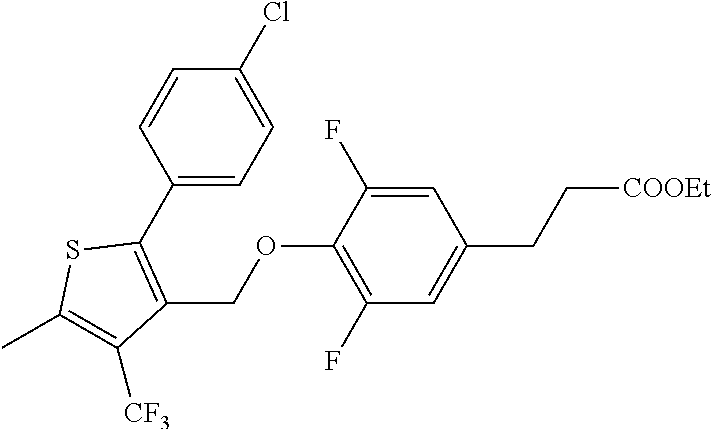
C1(C2=C(COC3=C(F)C=C(CC[COOEt])C=C3F)C([CF3])=C(C)S2)=CC=C(Cl)C=C1
